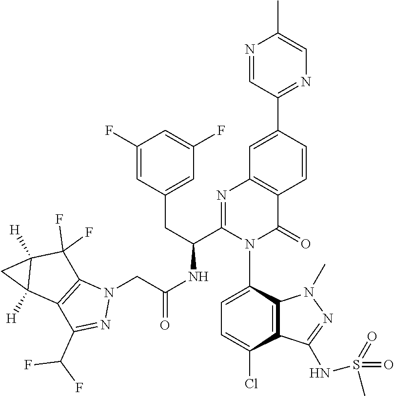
N1(C)N=C(NS(=O)(=O)C)C2=C1C(N1C(C(CC3=CC(F)=CC(F)=C3)NC(CN3N=C(C(F)F)C4=C3C(F)(F)C3([H])C4([H])C3)=O)=NC3=C(C=CC(C4=NC=C(C)N=C4)=C3)C1=O)=CC=C2Cl
